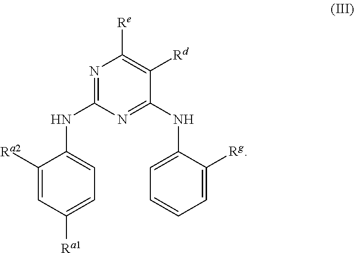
C1([Ra2])=CC([Ra1])=CC=C1NC1=NC([Re])=C([Rd])C(NC2=CC=CC=C2[Rg])=N1
